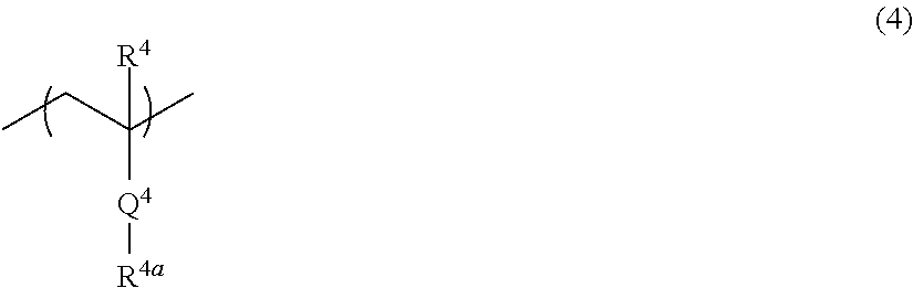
[R4a][Q4]C(C)(CC)[R4]
